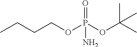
CCCCOP(OC(C)(C)C)(=O)N
